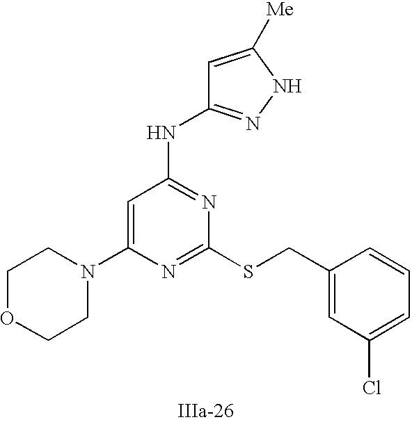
C1=C(N2CCOCC2)N=C(SCC2=CC(Cl)=CC=C2)N=C1NC1=NNC([Me])=C1
